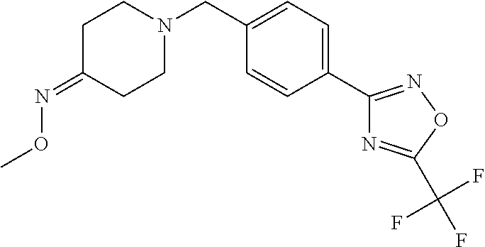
N1(CC2=CC=C(C3=NOC(C(F)(F)F)=N3)C=C2)CCC(=NOC)CC1
